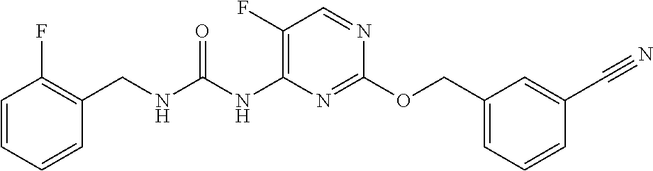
C1(F)=C(NC(NCC2=C(F)C=CC=C2)=O)N=C(OCC2=CC=CC(C#N)=C2)N=C1
